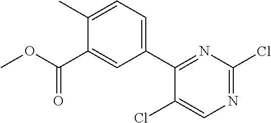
C1(C(OC)=O)=CC(C2=NC(Cl)=NC=C2Cl)=CC=C1C
